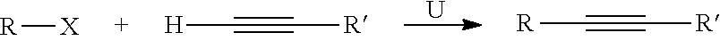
[U].[R][X].[H]C#C[R].[R]C#C[R]
